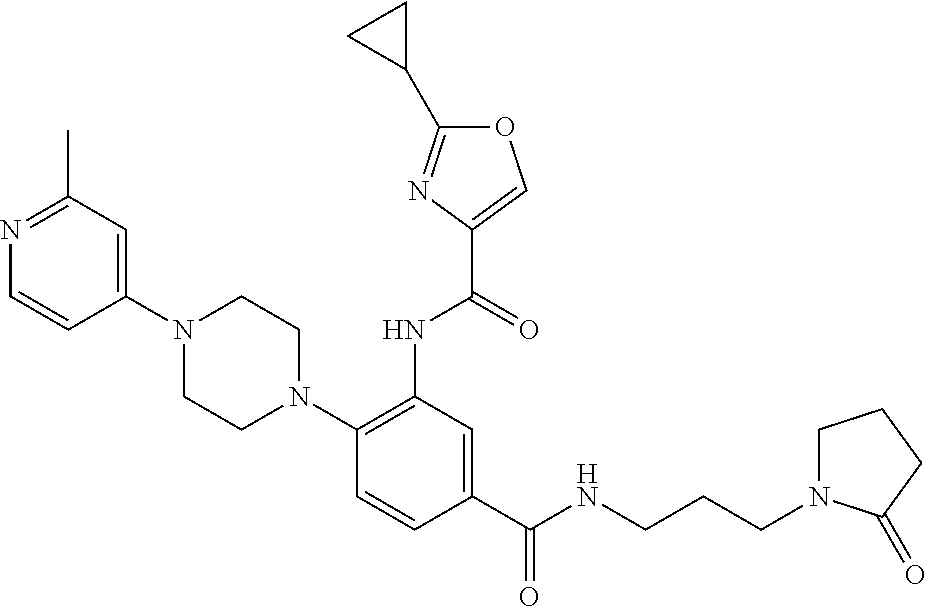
C1(C(NCCCN2CCCC2=O)=O)=CC(NC(=O)C2=COC(C3CC3)=N2)=C(N2CCN(C3=CC(C)=NC=C3)CC2)C=C1
